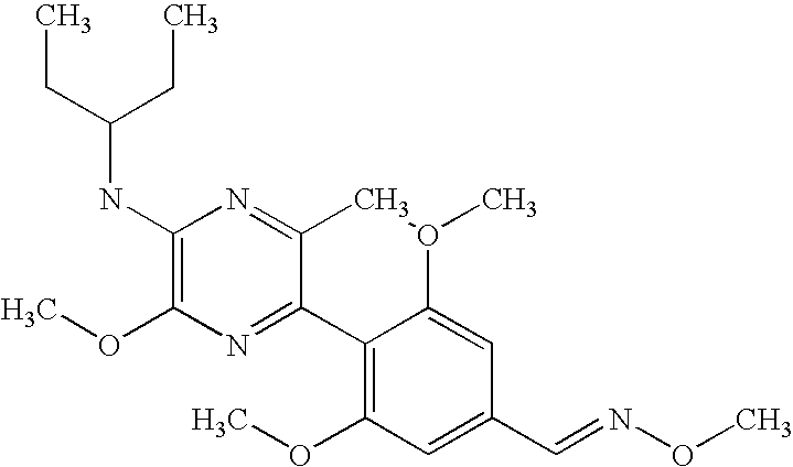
CCC(NC1=C(OC)N=C2C(=N1)CO(C)C1=CC(C=NOC)=CC(OC)=C21)CC
